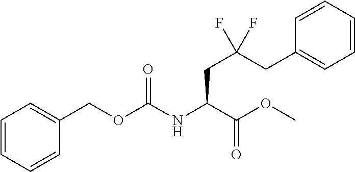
N(C(C(OC)=O)CC(CC1=CC=CC=C1)(F)F)C(OCC1=CC=CC=C1)=O
